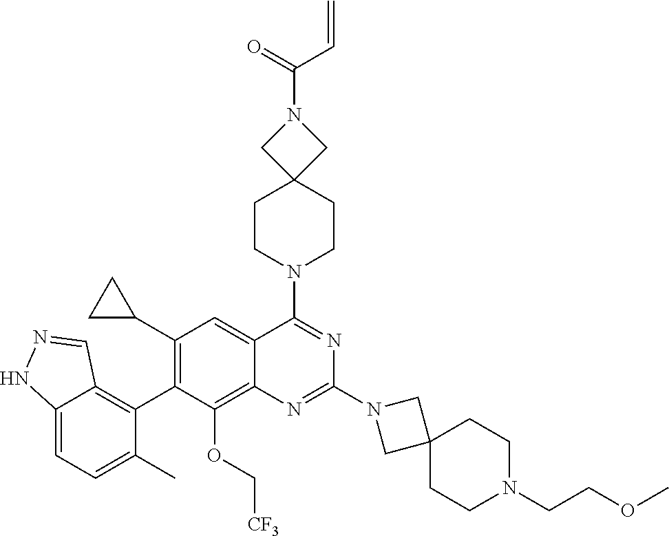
C12=CC=C(C)C(C3=C(C4CC4)C=C4C(=C3OC[CF3])N=C(N3CC5(C3)CCN(CCOC)CC5)N=C4N3CCC4(CC3)CN(C(=O)C=C)C4)=C1C=NN2
